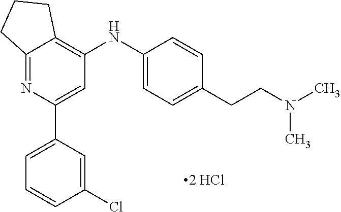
C12=NC(C3=CC=CC(Cl)=C3)=CC(NC3=CC=C(CCN(C)C)C=C3)=C1CCC2
